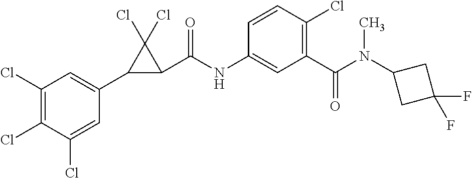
C1(Cl)=C(Cl)C(Cl)=CC(C2C(C(NC3=CC(C(N(C4CC(F)(F)C4)C)=O)=C(Cl)C=C3)=O)C2(Cl)Cl)=C1
